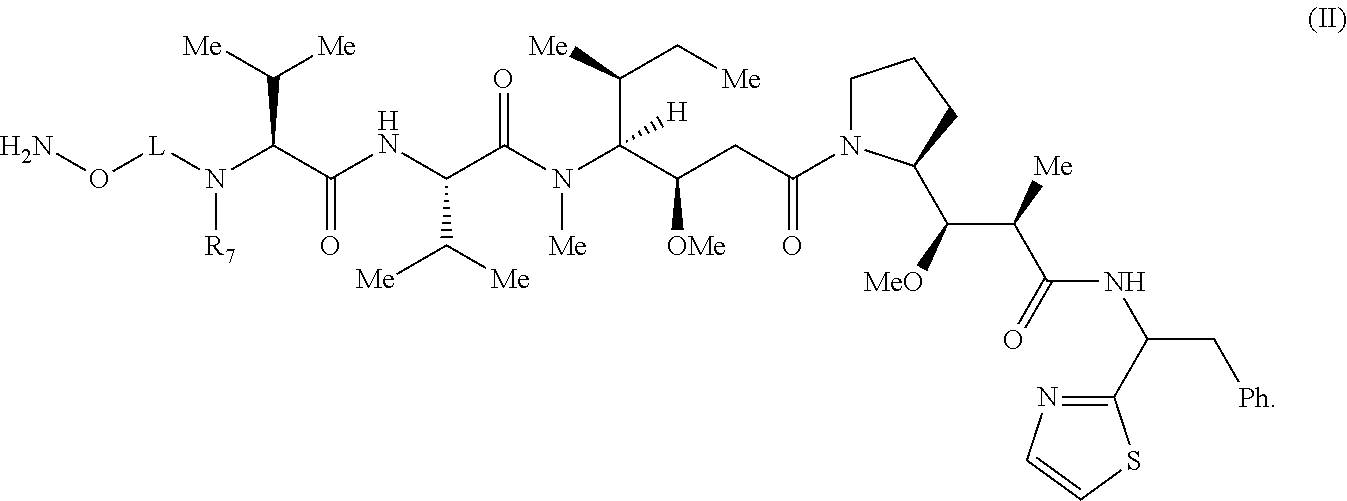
[L](N(C(C(NC(C(N(C(C(C[Me])[Me])(C(CC(N1CCCC1C(C(C(NC(C[Ph])C1=NC=CS1)=O)[Me])[MeO])=O)[OMe])[H])[Me])=O)C([Me])[Me])=O)C([Me])[Me])[R7])ON
